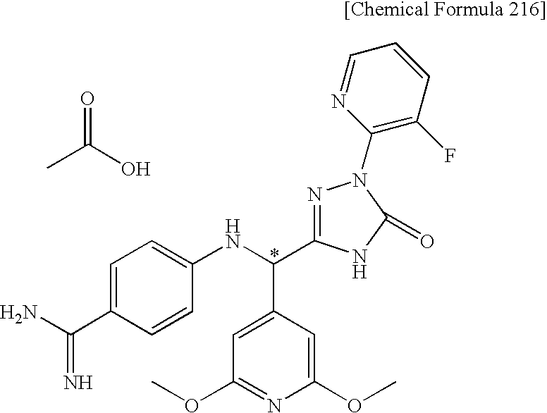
C1=C(C(N)=N)C=CC(NC(C2=CC(OC)=NC(OC)=C2)C2=NN(C3=C(F)C=CC=N3)C(=O)N2)=C1.CC(O)=O
